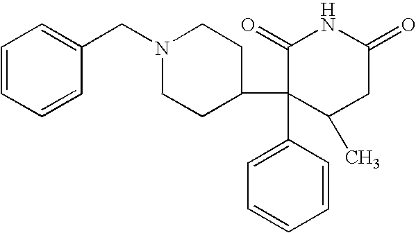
C1=CC=CC(CN2CCC(C3(C4=CC=CC=C4)C(C)CC(=O)NC3=O)CC2)=C1
